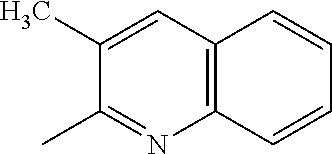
C1(C)=CC2=C(N=C1C)C=CC=C2
